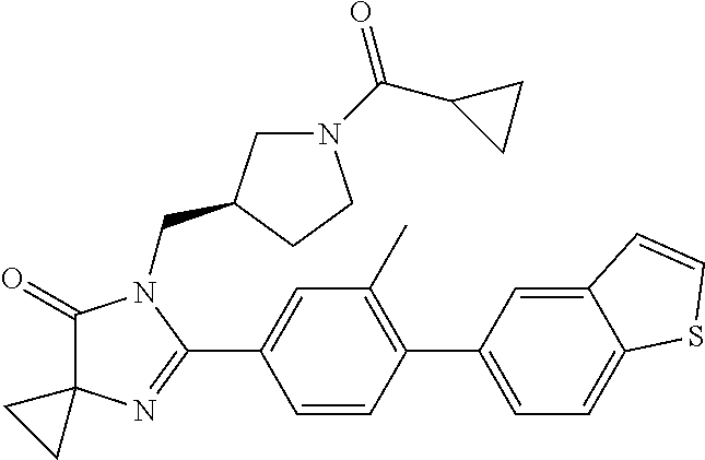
C1(=O)C2(N=C(C3=CC(C)=C(C4=CC=C5C(=C4)C=CS5)C=C3)N1CC1CN(C(C3CC3)=O)CC1)CC2
